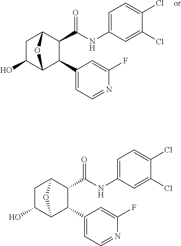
C1C(O)C2C(C3=CC=NC(F)=C3)C(C(NC3=CC=C(Cl)C(Cl)=C3)=O)C1O2.C1C(O)C2C(C3=CC=NC(F)=C3)C(C(NC3=CC=C(Cl)C(Cl)=C3)=O)C1O2
